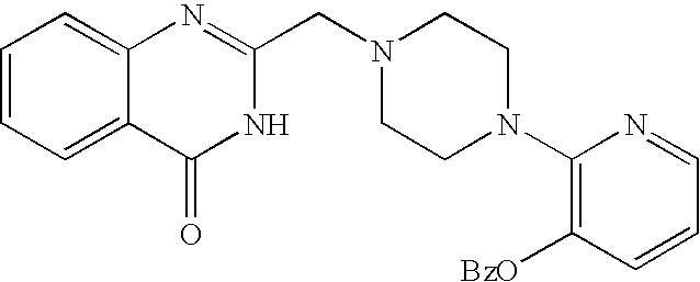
C1=CC=C2C(=C1)N=C(CN1CCN(C3=C([BzO])C=CC=N3)CC1)NC2=O
